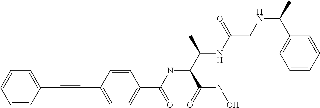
C1=CC(C#CC2=CC=C(C(=O)NC(C(=O)NO)C(NC(CNC(C)C3=CC=CC=C3)=O)C)C=C2)=CC=C1
